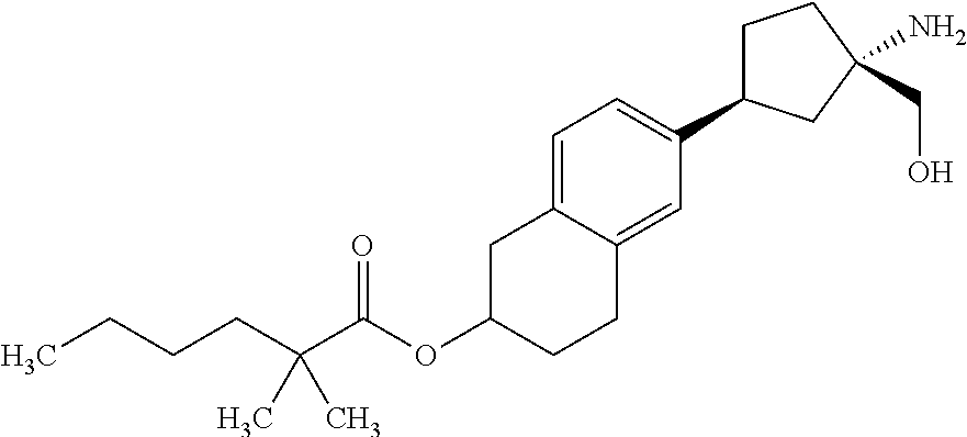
O=C(OC1CC2=CC=C(C3CCC(CO)(N)C3)C=C2CC1)C(CCCC)(C)C
